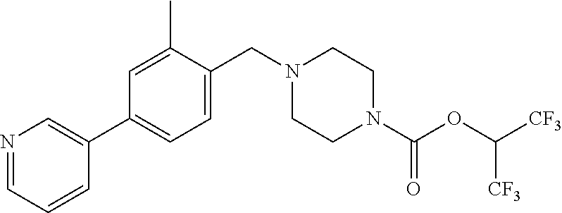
C1(C2=CN=CC=C2)=CC=C(CN2CCN(C(OC([CF3])[CF3])=O)CC2)C(C)=C1
